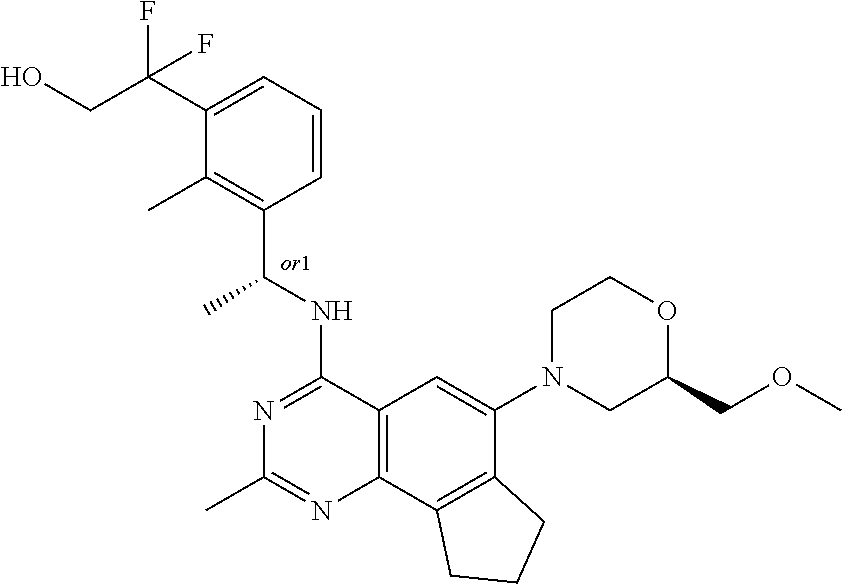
C12=C(C3=C(C(N4CC(COC)OCC4)=C1)CCC3)N=C(C)N=C2NC(C1=C(C)C(C(F)(CO)F)=CC=C1)C
